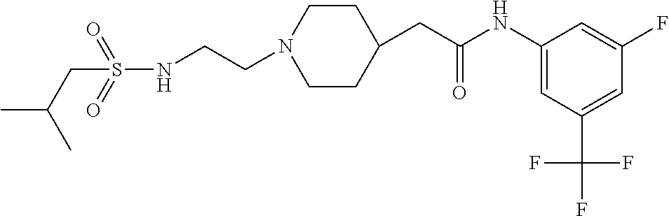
N(C1=CC(C(F)(F)F)=CC(F)=C1)C(CC1CCN(CCNS(=O)(=O)CC(C)C)CC1)=O
